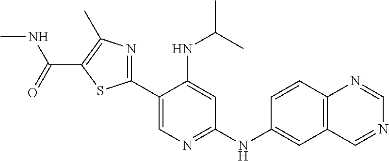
C1(C2=NC(C)=C(C(NC)=O)S2)=CN=C(NC2=CC3=C(C=C2)N=CN=C3)C=C1NC(C)C
